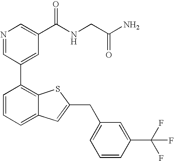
N1=CC(C2=C3C(=CC=C2)C=C(CC2=CC=CC(C(F)(F)F)=C2)S3)=CC(C(NCC(N)=O)=O)=C1
